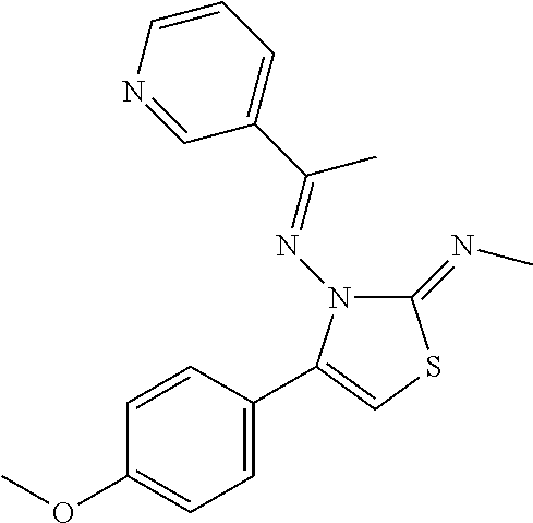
C1=CC(C2=CSC(=NC)N2N=C(C2=CC=CN=C2)C)=CC=C1OC
